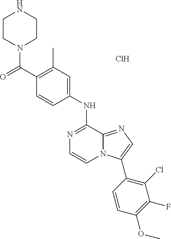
N1=C(NC2=CC(C)=C(C(=O)N3CCNCC3)C=C2)C2=NC=C(C3=C(Cl)C(F)=C(OC)C=C3)N2C=C1.Cl
